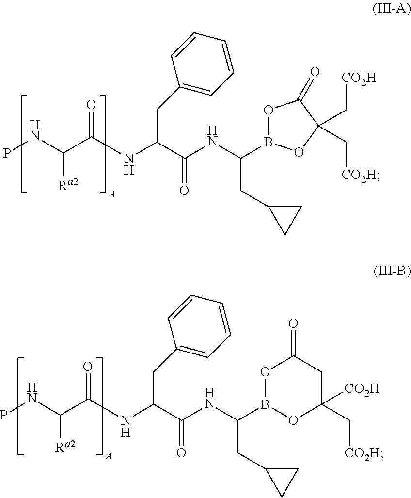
PNC(C(NC(CC1=CC=CC=C1)C(NC(B1OC(=O)C(C[CO2H])(C[CO2H])O1)CC1CC1)=O)=O)[Ra2].PNC(C(NC(CC1=CC=CC=C1)C(NC(B1OC(C[CO2H])([CO2H])CC(=O)O1)CC1CC1)=O)=O)[Ra2]
